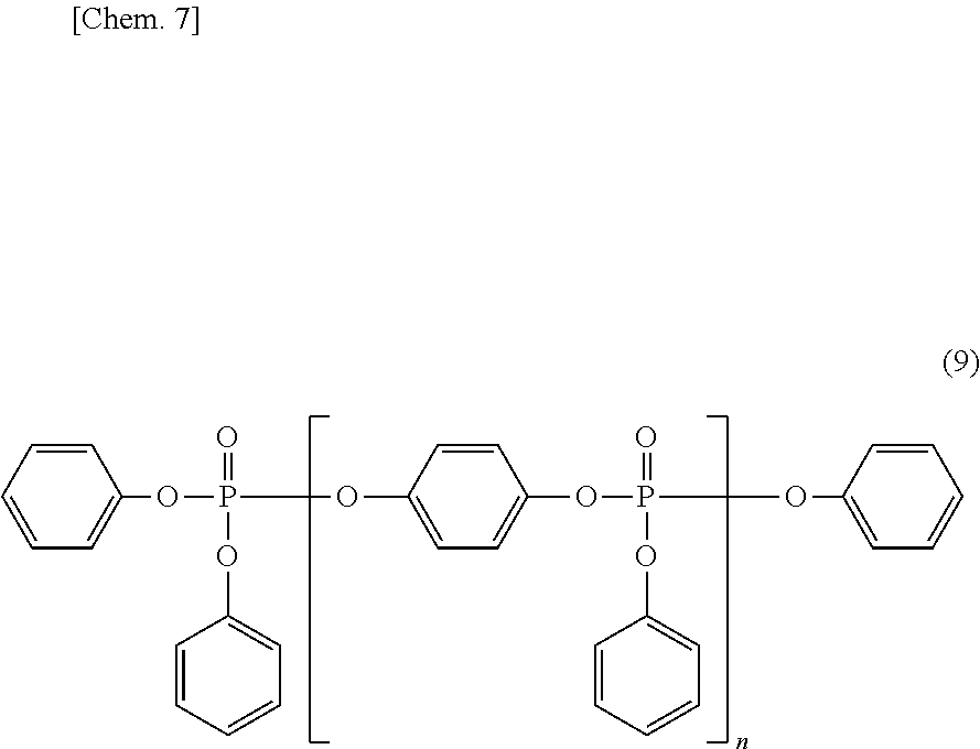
C1=CC=CC=C1OP(OC1=CC=C(OP(OC2=CC=CC=C2)(=O)OC2=CC=CC=C2)C=C1)(=O)OC1=CC=CC=C1
